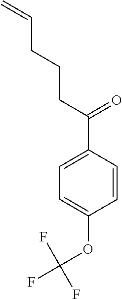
C1=C(OC(F)(F)F)C=CC(C(CCCC=C)=O)=C1
